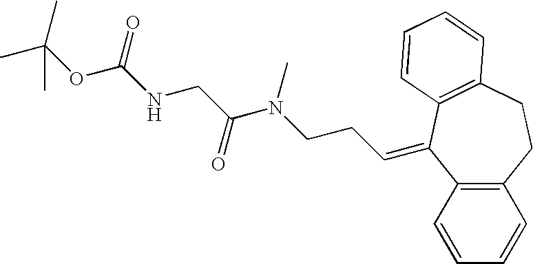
C12=C(C=CC=C1)C(=CCCN(C(CNC(OC(C)(C)C)=O)=O)C)C1=C(CC2)C=CC=C1
